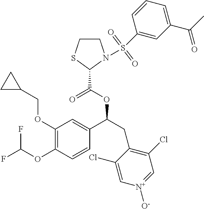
C1(OCC2CC2)=C(OC(F)F)C=CC(C(CC2=C(Cl)C=[N+]([O-])C=C2Cl)OC(=O)C2N(S(C3=CC(C(C)=O)=CC=C3)(=O)=O)CCS2)=C1
